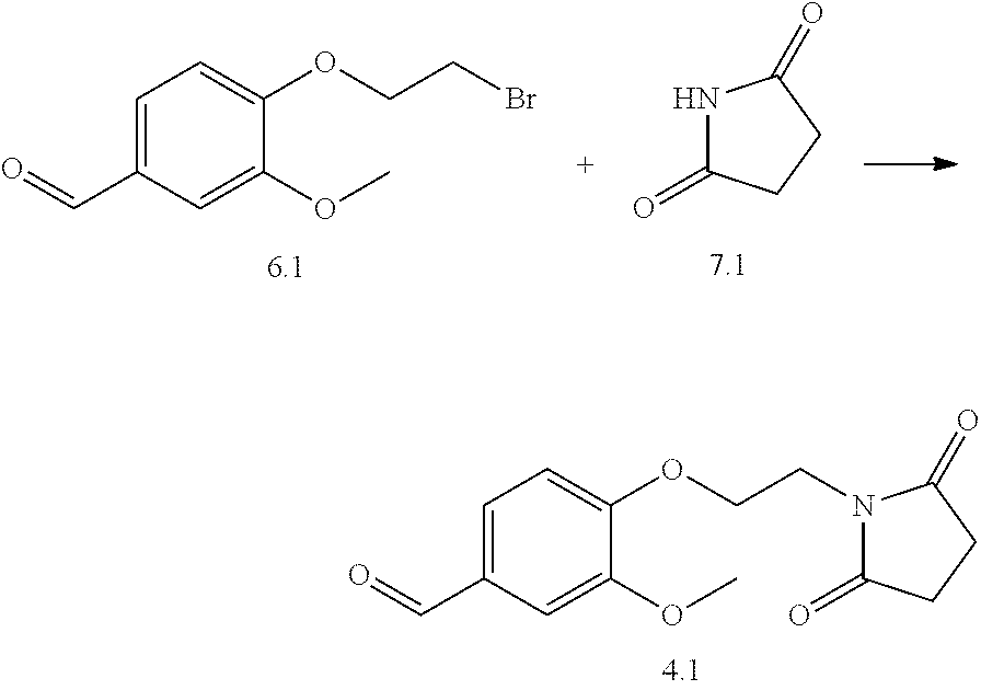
C1=C(C=O)C=C(OC)C(OCCBr)=C1.N1C(=O)CCC1=O.C1=C(C=O)C=C(OC)C(OCCN2C(=O)CCC2=O)=C1
